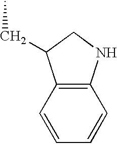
C12=C(C=CC=C1)C(CC)CN2
